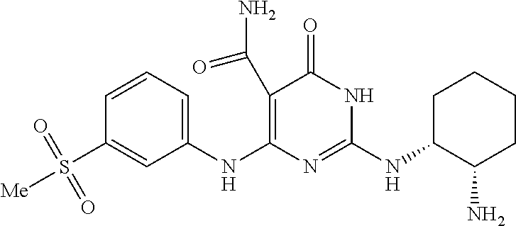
C1(C(N)=O)=C(NC2=CC=CC(S([Me])(=O)=O)=C2)N=C(NC2C(N)CCCC2)NC1=O
